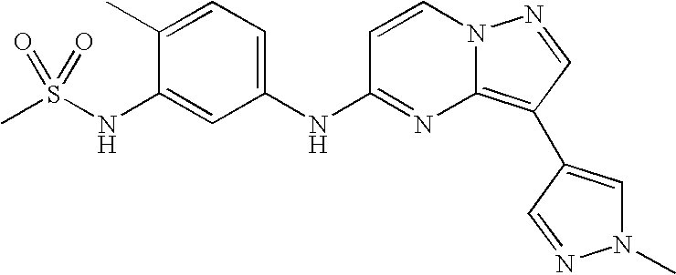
C1(C)=CC=C(NC2=NC3=C(C4=CN(C)N=C4)C=NN3C=C2)C=C1NS(C)(=O)=O
